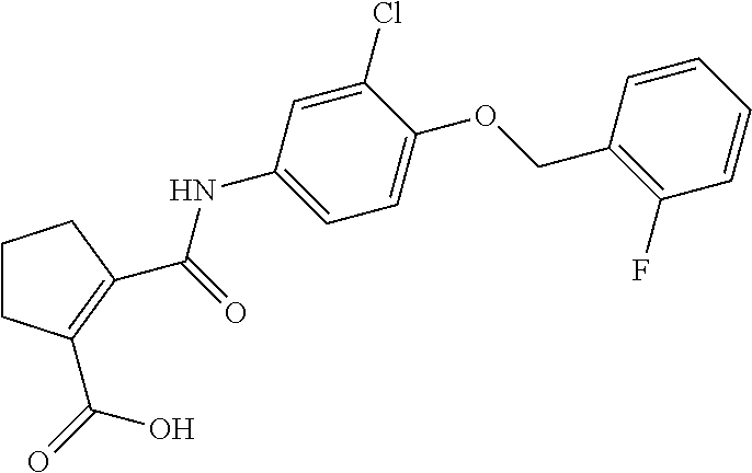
C1CC(C(=O)O)=C(C(NC2=CC=C(OCC3=C(F)C=CC=C3)C(Cl)=C2)=O)C1
